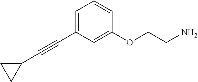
C1=C(C#CC2CC2)C=C(OCCN)C=C1
